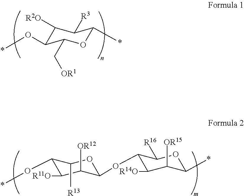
C1([R2O])C(O*)C(C[OR1])OC(*)C1[R3].C1(O*)C([R11O])C([OR12])C(OC2C([R14O])C([OR15])C(*)OC2[R16])OC1[R13]
